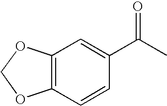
C12=C(C=CC(C(C)=O)=C1)OCO2
